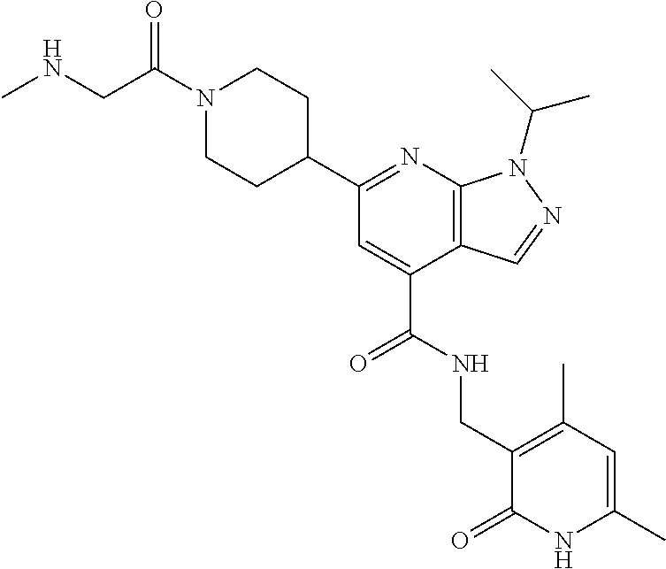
C1N(C(=O)CNC)CCC(C2=NC3=C(C(C(=O)NCC4=C(C)C=C(C)NC4=O)=C2)C=NN3C(C)C)C1
